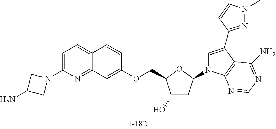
C1(O)CC(N2C=C(C3=NN(C)C=C3)C3=C2N=CN=C3N)OC1COC1=CC2=NC(N3CC(N)C3)=CC=C2C=C1
